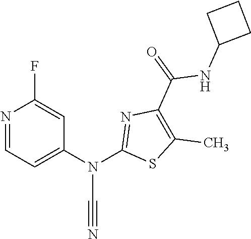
N1=CC=C(N(C2=NC(C(NC3CCC3)=O)=C(C)S2)C#N)C=C1F
